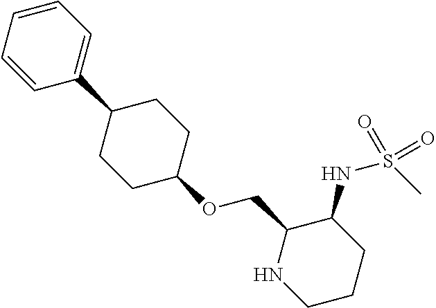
C1=CC(C2CCC(OCC3NCCCC3NS(=O)(C)=O)CC2)=CC=C1
